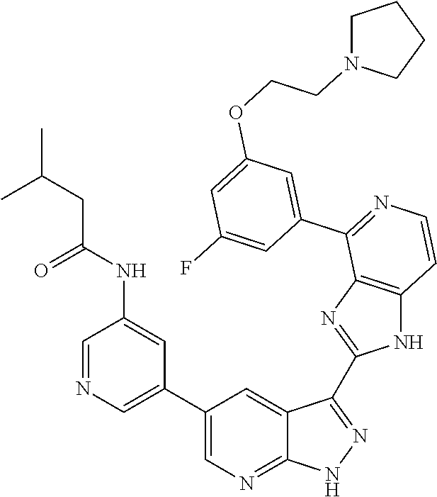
C1=NC=C(C2=CN=C3C(=C2)C(C2=NC4=C(N2)C=CN=C4C2=CC(OCCN4CCCC4)=CC(F)=C2)=N[N H]3)C=C1NC(CC(C)C)=O
